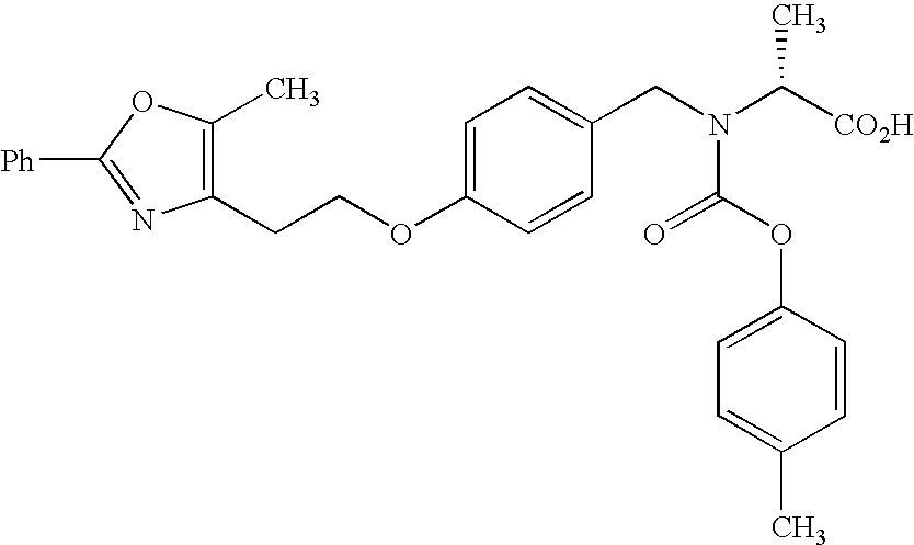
C1(CCOC2=CC=C(CN(C([CO2H])C)C(OC3=CC=C(C)C=C3)=O)C=C2)=C(C)OC([Ph])=N1
